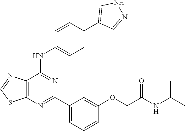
C12=C(C(NC3=CC=C(C4=CNN=C4)C=C3)=NC(C3=CC=CC(OCC(NC(C)C)=O)=C3)=N1)N=CS2
